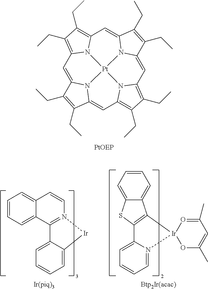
C1=C2N3C(=CC4=C(CC)C(CC)=C5C=C6N7C(=CC8=C(CC)C(CC)=C1N8[Pt]73N54)C(CC)=C6CC)C(CC)=C2CC.C1=CC=C2C(=C1)C=CN1=C2C2=CC=CC=C2[Ir]1.C1=C2N(=CC=C1)[Ir]1(C3=C2SC2=CC=CC=C32)OC(C)=CC(C)=O1
